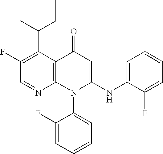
C1=NC2=C(C(C(C)CC)=C1F)C(=O)C=C(NC1=CC=CC=C1F)N2C1=CC=CC=C1F
